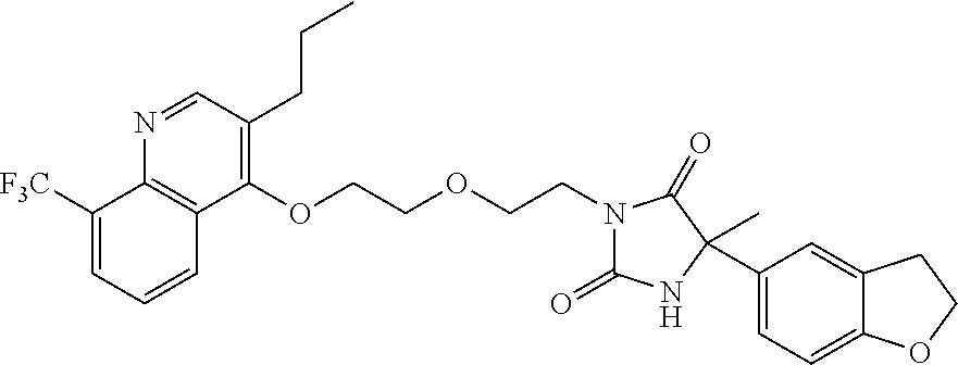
C1([F3C])=CC=CC2=C1N=CC(CCC)=C2OCCOCCN1C(=O)NC(C)(C2=CC=C3C(=C2)CCO3)C1=O
